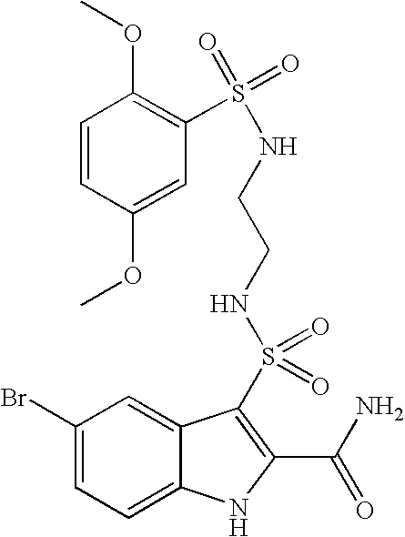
C1(Br)=CC=C2C(=C1)C(S(NCCNS(=O)(=O)C1=C(OC)C=CC(OC)=C1)(=O)=O)=C(C(N)=O)N2
